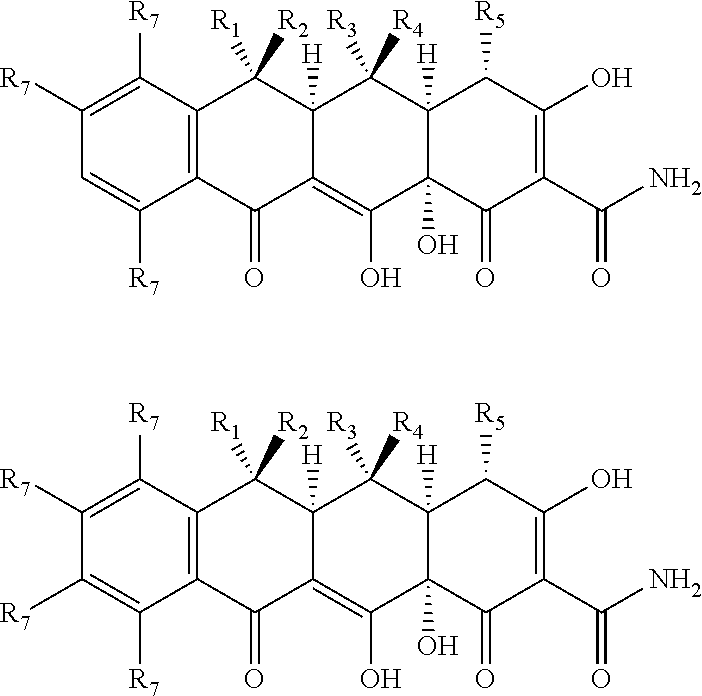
C1([R7])=C([R7])C2=C(C([R7])=C1)C(=O)C1=C(O)C3(O)C([H])(C([R3])([R4])C1([H])C2([R1])[R2])C([R5])C(O)=C(C(N)=O)C3=O.C1([R7])=C([R7])C2=C(C([R7])=C1[R7])C(=O)C1=C(O)C3(O)C([H])(C([R3])([R4])C1([H])C2([R1])[R2])C([R5])C(O)=C(C(N)=O)C3=O
